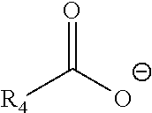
O=C([O-])[R4]
